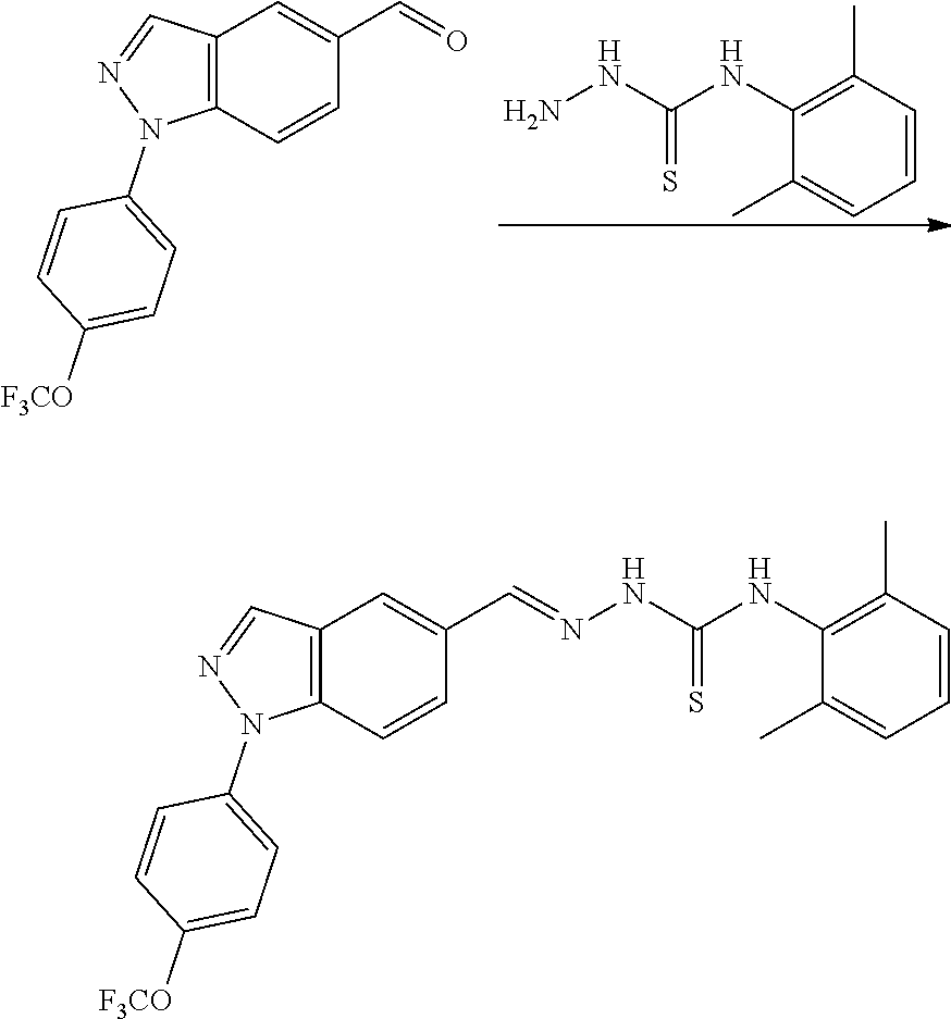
C1=CC(C)=C(NC(NN)=S)C(C)=C1.C12=C(C=C(C=O)C=C1)C=NN2C1=CC=C([F3CO])C=C1.C(=NNC(NC1=C(C)C=CC=C1C)=S)C1=CC2=C(C=C1)N(C1=CC=C([F3CO])C=C1)N=C2
